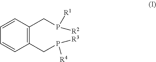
C1(CP([R4])[R3])=C(CP([R1])[R2])C=CC=C1
